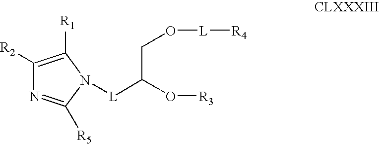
C1([R2])=C([R1])N([L]C(CO[L][R4])O[R3])C([R5])=N1
